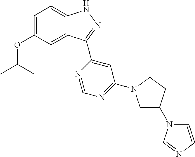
C1=C(OC(C)C)C=C2C(=C1)NN=C2C1=CC(N2CC(N3C=CN=C3)CC2)=NC=N1
